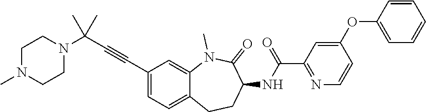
C(C1=CC=C2C(=C1)N(C)C(=O)C(NC(=O)C1=NC=CC(OC3=CC=CC=C3)=C1)CC2)#CC(C)(C)N1CCN(C)CC1
